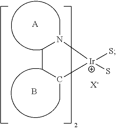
[A].B.C1CC(C)[Ir](S)(S)N1C.[X-]
